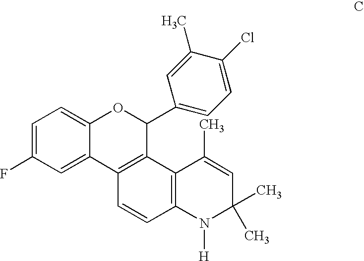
C1=C(F)C=C2C(=C1)OC(C1=CC=C(Cl)C(C)=C1)C1=C2C=CC2=C1C(C)=CC(C)(C)N2[H]
